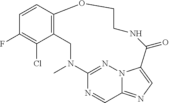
C1=CC2=C(C(Cl)=C1F)CN(C)C1=NN3C(=NC=C3C(=O)NCCO2)C=N1
